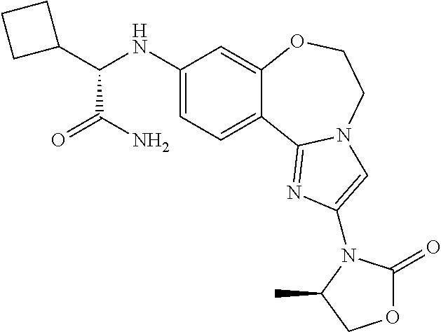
C1(NC(C2CCC2)C(=O)N)=CC=C2C(=C1)OCCN1C2=NC(N2C(=O)OCC2C)=C1
